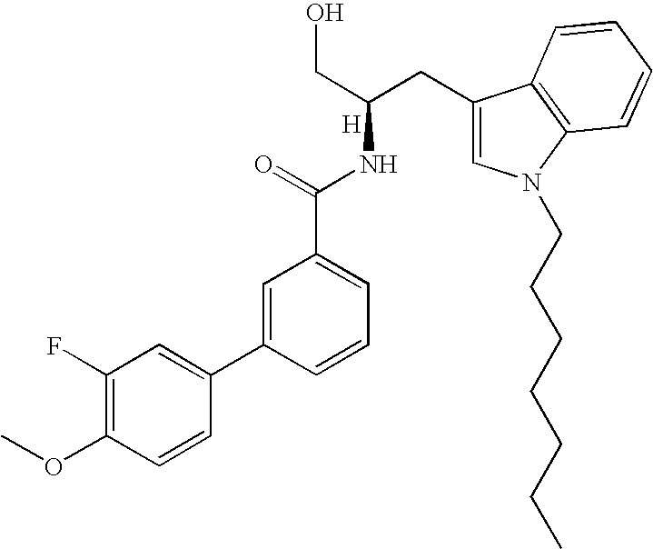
N(C(=O)C1=CC=CC(C2=CC(F)=C(OC)C=C2)=C1)C(CC1=CN(CCCCCCC)C2=C1C=CC=C2)CO.[H]
